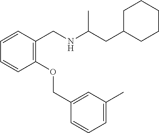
C1(OCC2=CC(C)=CC=C2)=C(CNC(CC2CCCCC2)C)C=CC=C1
